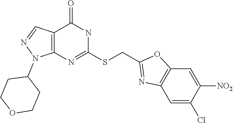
C1(SCC2=NC3=C(O2)C=C([NO2])C(Cl)=C3)=NC2=C(C(=O)N1)C=NN2C1CCOCC1
